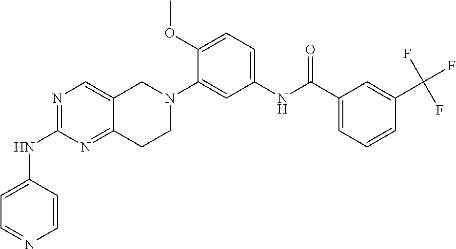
N1=C(NC2=CC=NC=C2)N=C2C(=C1)CN(C1=CC(NC(C3=CC=CC(C(F)(F)F)=C3)=O)=CC=C1OC)CC2
